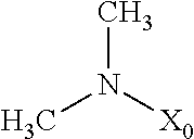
CN([X0])C
